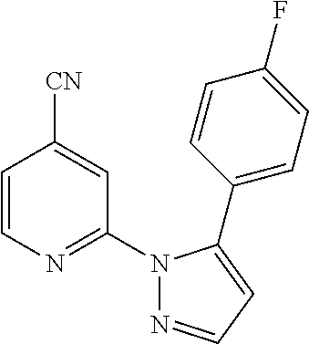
C1=CN=C(N2N=CC=C2C2=CC=C(F)C=C2)C=C1[CN]
